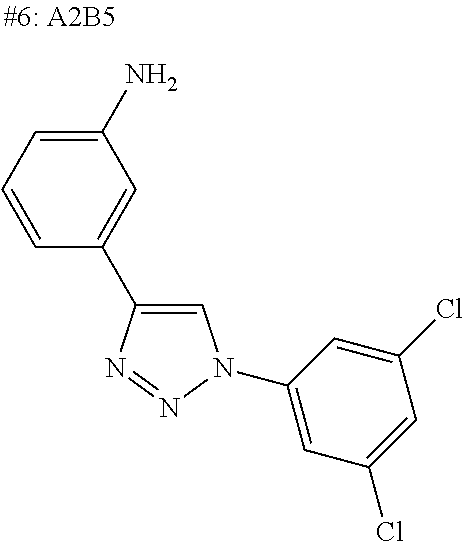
C1(N)=CC=CC(C2=CN(C3=CC(Cl)=CC(Cl)=C3)N=N2)=C1
